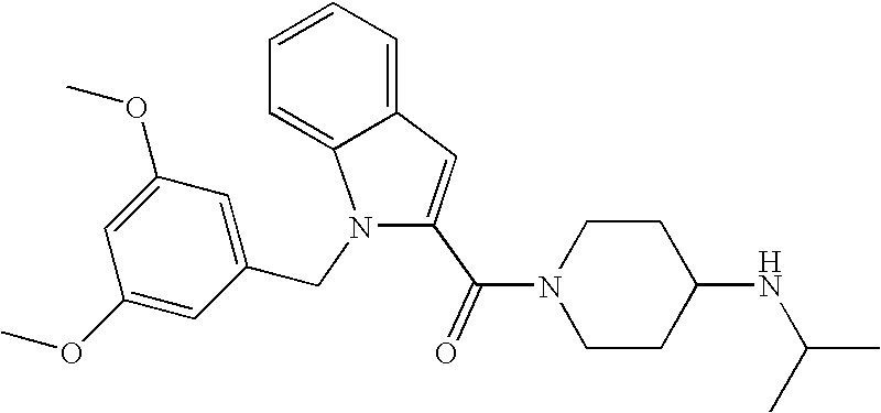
C1=CC=C2C=C(C(=O)N3CCC(NC(C)C)CC3)N(CC3=CC(OC)=CC(OC)=C3)C2=C1
